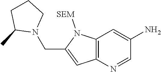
C12=C(C=C(N)C=N1)N([SEM])C(CN1C(C)CCC1)=C2
